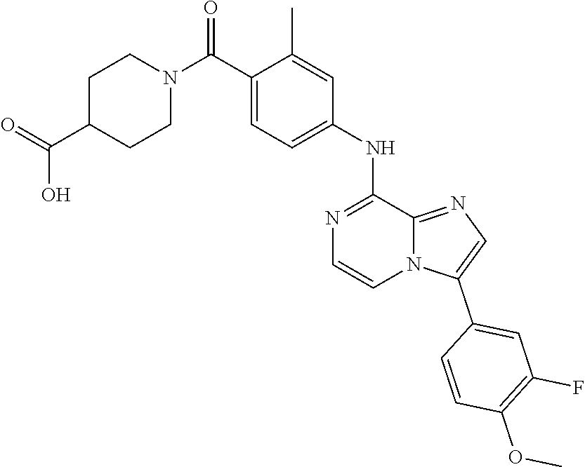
C1=CN2C(=NC=C2C2=CC(F)=C(OC)C=C2)C(NC2=CC=C(C(N3CCC(C(=O)O)CC3)=O)C(C)=C2)=N1
